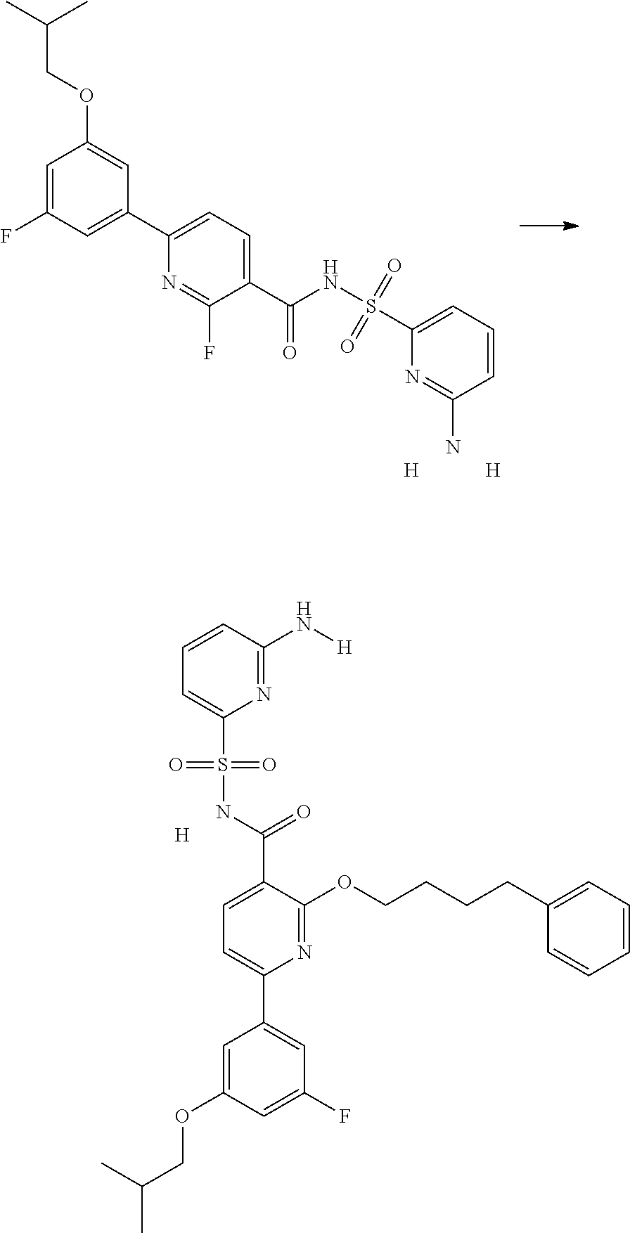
C1=C(F)C=C(C2=CC=C(C(NS(C3=CC=CC(N)=N3)(=O)=O)=O)C(F)=N2)C=C1OCC(C)C.[H].[H].N1=C(OCCCCC2=CC=CC=C2)C(C(NS(C2=CC=CC(N[H])=N2)(=O)=O)=O)=CC=C1C1=CC(F)=CC(OCC(C)C)=C1.[H]
